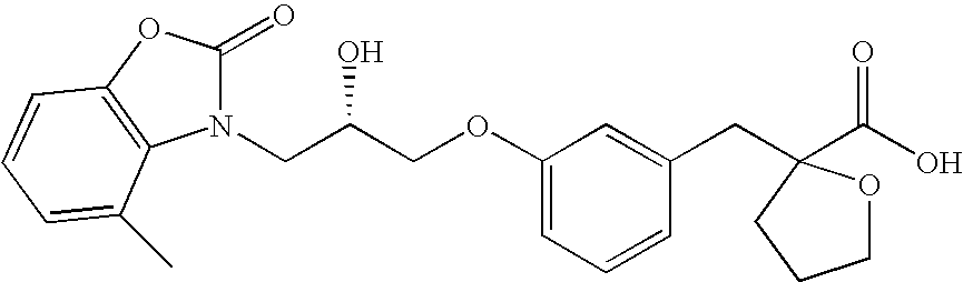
C(COC1=CC=CC(CC2(C(O)=O)OCCC2)=C1)(CN1C(=O)OC2=C1C(C)=CC=C2)O
